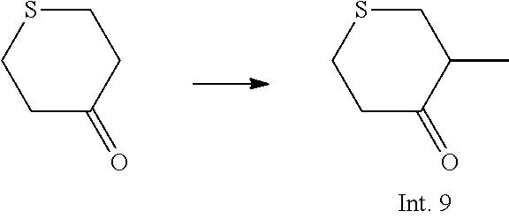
S1CCC(=O)CC1.S1CC(C)C(=O)CC1
